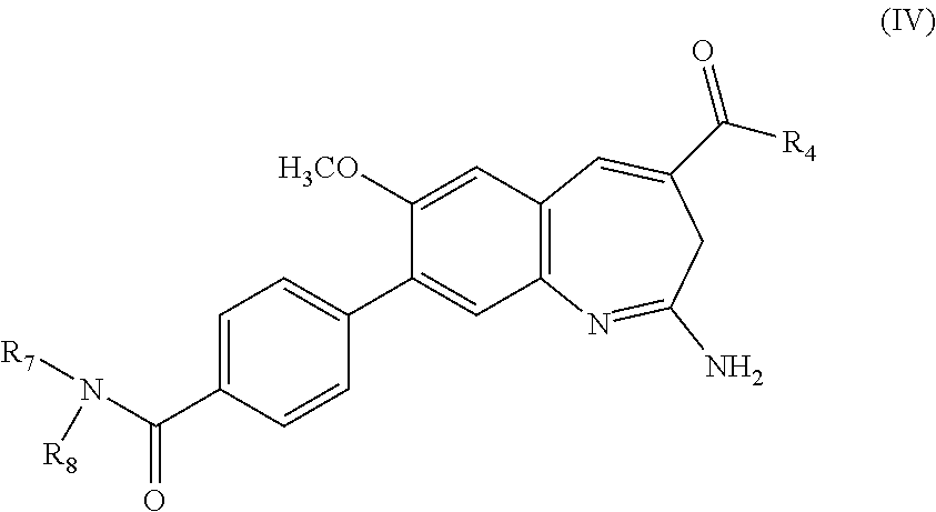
C1=C(C(N([R7])[R8])=O)C=CC(C2=CC3=C(C=C2[H3CO])C=C(C([R4])=O)CC(N)=N3)=C1
